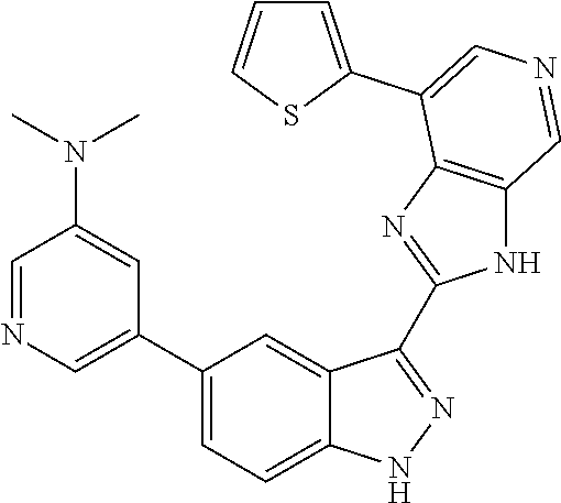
C1(C2=CN=CC(N(C)C)=C2)=CC=C2C(=C1)C(C1=NC3=C(N1)C=NC=C3C1=CC=CS1)=NN2
